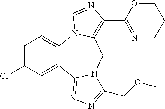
C1=C(Cl)C=C2C(=C1)N1C(=C(C3=NCCCO3)N=C1)CN1C2=NN=C1COC
